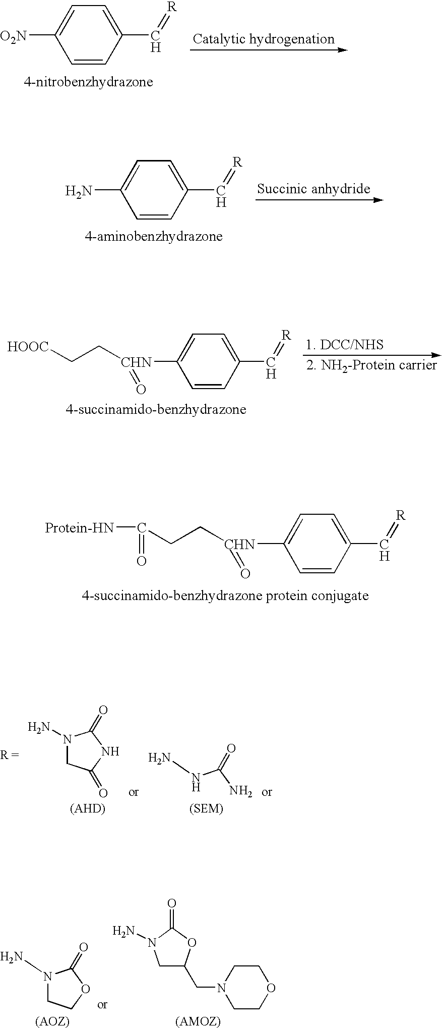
[Protein-HN]C(=O)CC[CHN](=O)C1=CC=C(C=[R])C=C1.N(C(N)=O)N.N1(N)CC(=O)NC1=O.N1(N)CCOC1=O.C1C(CN2CCOCC2)OC(=O)N1N.C1=CC(C=[R])=CC=C1[O2N].C1=CC(C=[R])=CC=C1N.[HOOC]CC[CHN](C1=CC=C(C=[R])C=C1)=O
